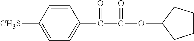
C1=CC([CH3S])=CC=C1C(C(OC1CCCC1)=O)=O
